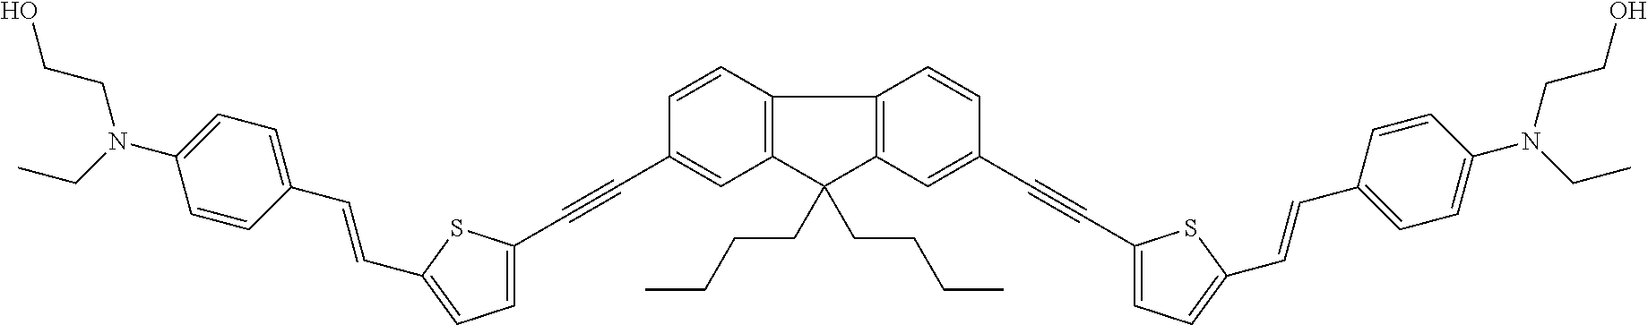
C12=C(C(CCCC)(CCCC)C3=C1C=CC(C#CC1=CC=C(C=CC4=CC=C(N(CC)CCO)C=C4)S1)=C3)C=C(C#CC1=CC=C(C=CC3=CC=C(N(CC)CCO)C=C3)S1)C=C2
